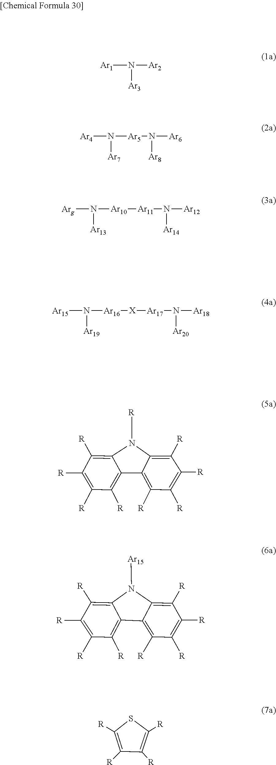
C12=C([R])C([R])=C([R])C([R])=C1C1=C([R])C([R])=C([R])C([R])=C1N2[R].[Ar15]N1C2=C([R])C([R])=C([R])C([R])=C2C2=C([R])C([R])=C([R])C([R])=C12.C1([R])=C([R])C([R])=C([R])S1.[Ar1]N([Ar2])[Ar3].[Ar4]N([Ar5]N([Ar8])[Ar6])[Ar7].[Arg]N([Ar10][Ar11]N([Ar14])[Ar12])[Ar13].[Ar15]N([Ar16][X][Ar17]N([Ar20])[Ar18])[Ar19]
